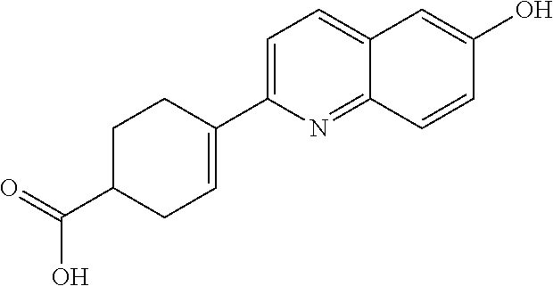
C1=C(C2=CCC(C(=O)O)CC2)N=C2C(=C1)C=C(O)C=C2
